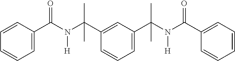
C1=CC(C(N(C(C2=CC(C(N(C(C3=CC=CC=C3)=O)[H])(C)C)=CC=C2)(C)C)[H])=O)=CC=C1
